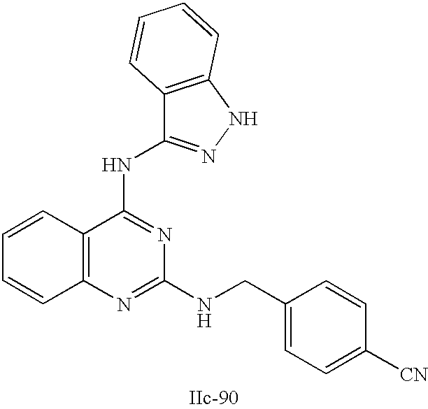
C12=C(N=C(NCC3=CC=C([CN])C=C3)N=C1NC1=NNC3=C1C=CC=C3)C=CC=C2
